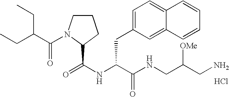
N(C(C(NCC(CN)[OMe])=O)CC1=CC=C2C(=C1)C=CC=C2)C(=O)C1N(C(C(CC)CC)=O)CCC1.Cl
